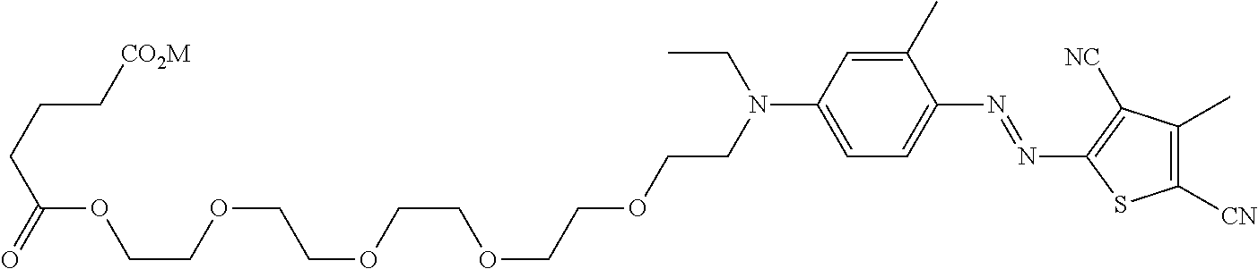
C1(C)=CC(N(CCOCCOCCOCCOCCOC(CCC[CO2M])=O)CC)=CC=C1N=NC1=C([NC])C(C)=C([CN])S1
